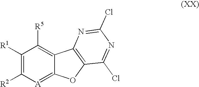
C1([R1])=C([R2])[A]=C2C(=C1[R5])C1=C(O2)C(Cl)=NC(Cl)=N1
